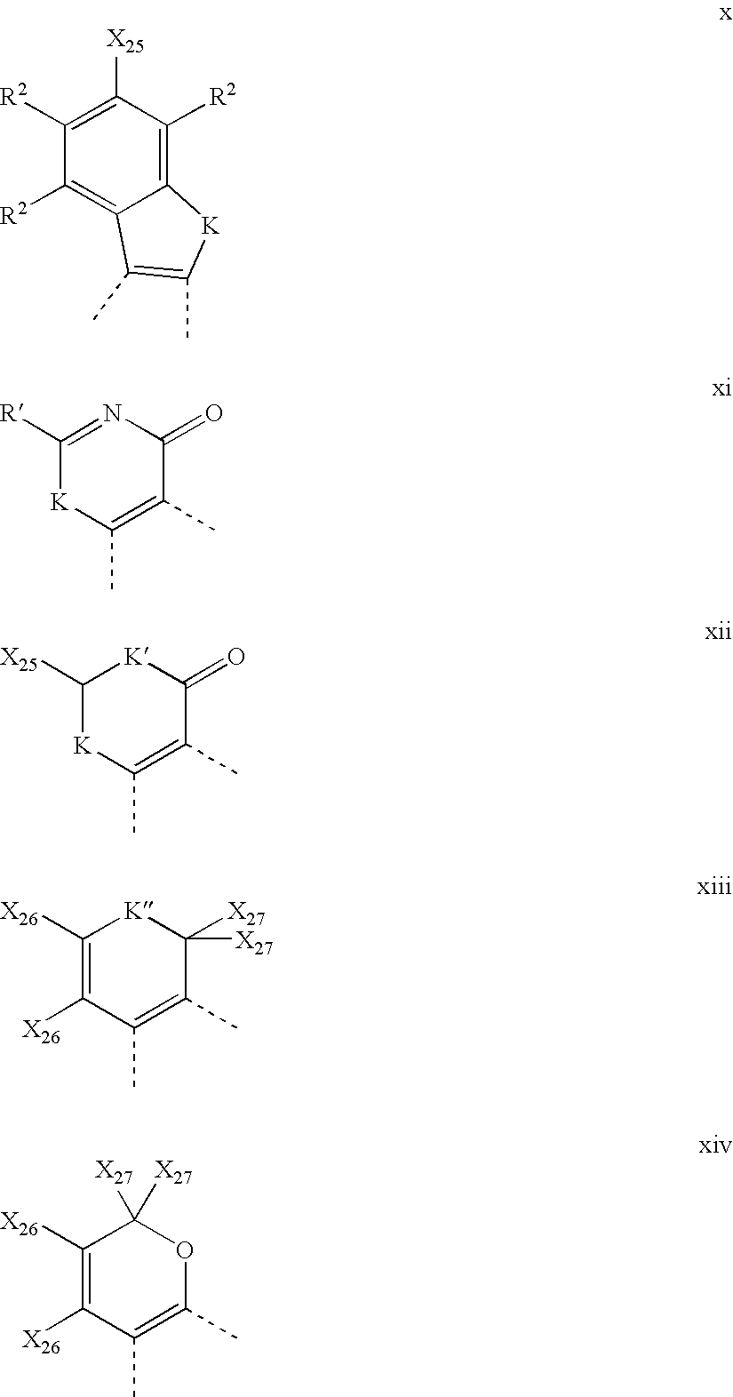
C1([R2])=C2C(=C([R2])C([X25])=C1[R2])[K]C(C)=C2C.C1([R])=NC(=O)C(C)=C(C)[K]1.C1([X25])[K]C(C)=C(C)C(=O)[K]1.C1([X26])=C([X26])C(C)=C(C)C([X27])([X27])[K]1.C1([X26])=C([X26])C(C)=C(C)OC1([X27])[X27]
